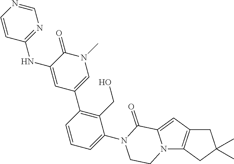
N12C3=C(C=C1C(=O)N(C1=CC=CC(C4=CN(C)C(=O)C(NC5=NC=NC=C5)=C4)=C1CO)CC2)CC(C)(C)C3
